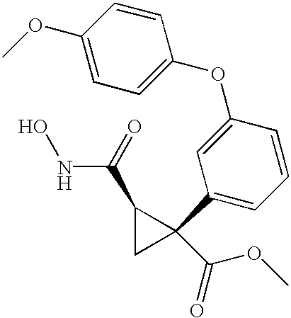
ONC(C1CC1(C(OC)=O)C1=CC=CC(OC2=CC=C(OC)C=C2)=C1)=O
